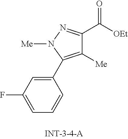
C1=C(F)C=C(C2=C([Me])C(C(=O)[OEt])=NN2[Me])C=C1
